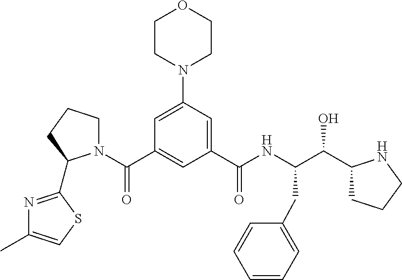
C1(C(NC(C(O)C2CCCN2)CC2=CC=CC=C2)=O)=CC(N2CCOCC2)=CC(C(N2CCCC2C2=NC(C)=CS2)=O)=C1
